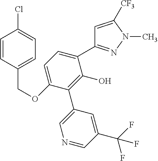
C1(OCC2=CC=C(Cl)C=C2)=CC=C(C2=NN(C)C([CF3])=C2)C(O)=C1C1=CN=CC(C(F)(F)F)=C1
